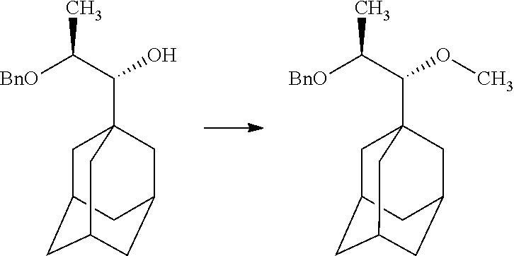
C(C([BnO])C)(O)C12CC3CC(CC(C1)C3)C2.C(C([BnO])C)(OC)C12CC3CC(CC(C1)C3)C2
